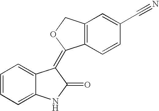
C1=C2C(=CC=C1)NC(=O)C2=C1C2=C(C=C(C#N)C=C2)CO1
